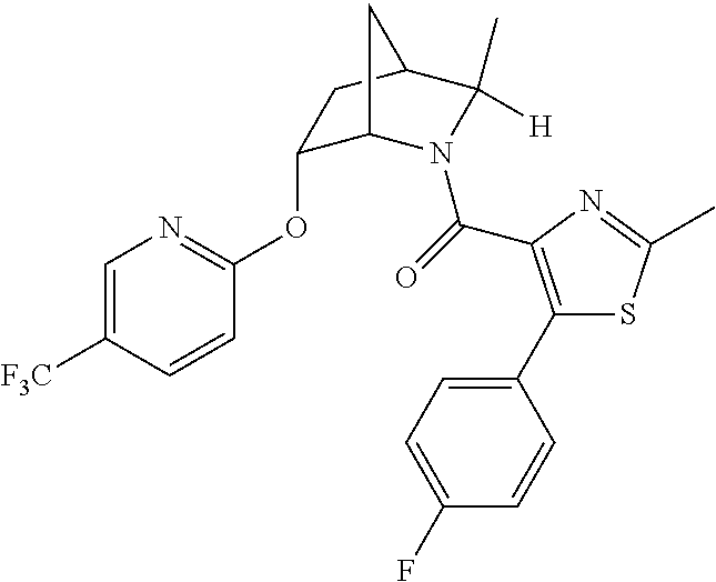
C1=C([F3C])C=CC(OC2C3N(C(=O)C4=C(C5=CC=C(F)C=C5)SC(C)=N4)C([H])(C)C(C2)C3)=N1
